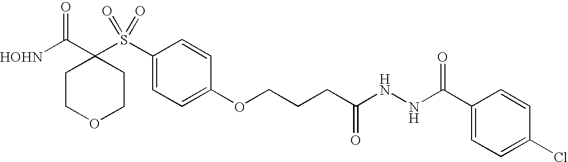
[HOHN]C(C1(S(C2=CC=C(OCCCC(NNC(C3=CC=C(Cl)C=C3)=O)=O)C=C2)(=O)=O)CCOCC1)=O
